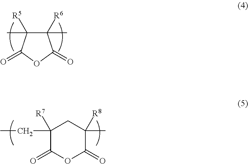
C1(C)([R6])C(C)([R5])C(=O)OC1=O.C1(CC)([R7])C(=O)OC(=O)C(C)([R8])C1
